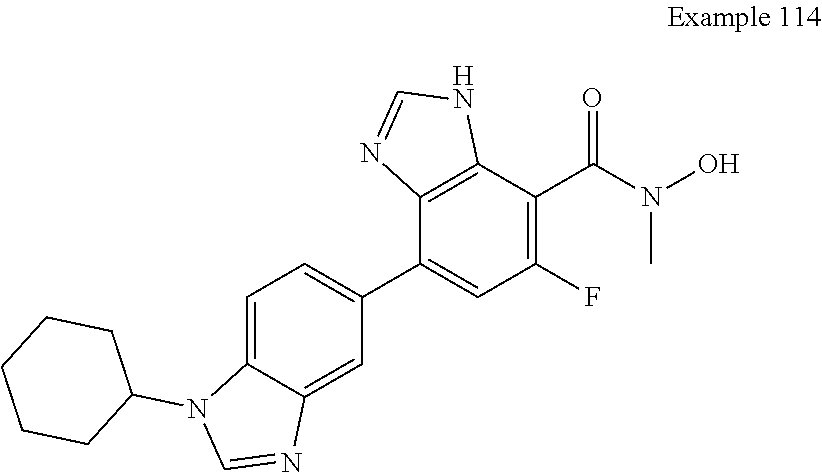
C12=C(C(C3=CC=C4C(=C3)N=CN4C3CCCCC3)=CC(F)=C1C(N(O)C)=O)N=CN2
